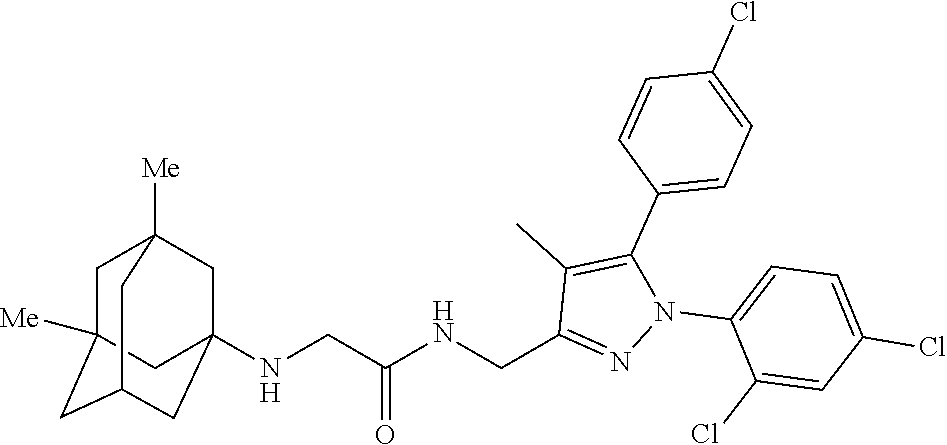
C1C2([Me])CC3CC(NCC(NCC4=NN(C5=CC=C(Cl)C=C5Cl)C(C5=CC=C(Cl)C=C5)=C4C)=O)(CC1([Me])C3)C2
